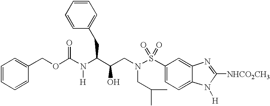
N(C(C(CN(S(C1=CC=C2C(=C1)N=C([NHCO2CH3])N2[H])(=O)=O)CC(C)C)O)CC1=CC=CC=C1)(C(OCC1=CC=CC=C1)=O)[H]
